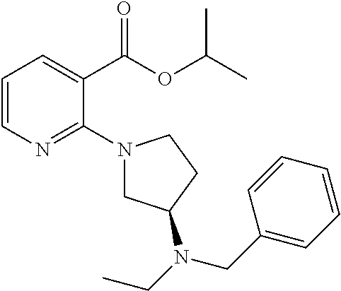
C1=CN=C(N2CC(N(CC)CC3=CC=CC=C3)CC2)C(C(OC(C)C)=O)=C1
